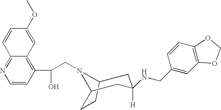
C(CN1C2CCC1CC([H])(NCC1=CC3=C(C=C1)OCO3)C2)(C1=C2C(=NC=C1)C=CC(OC)=C2)O
